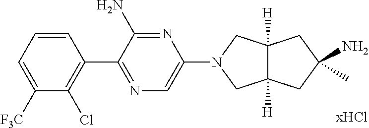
C1=CC=C([F3C])C(Cl)=C1C1=NC=C(N2CC3([H])C([H])(C2)CC(N)(C)C3)N=C1N
